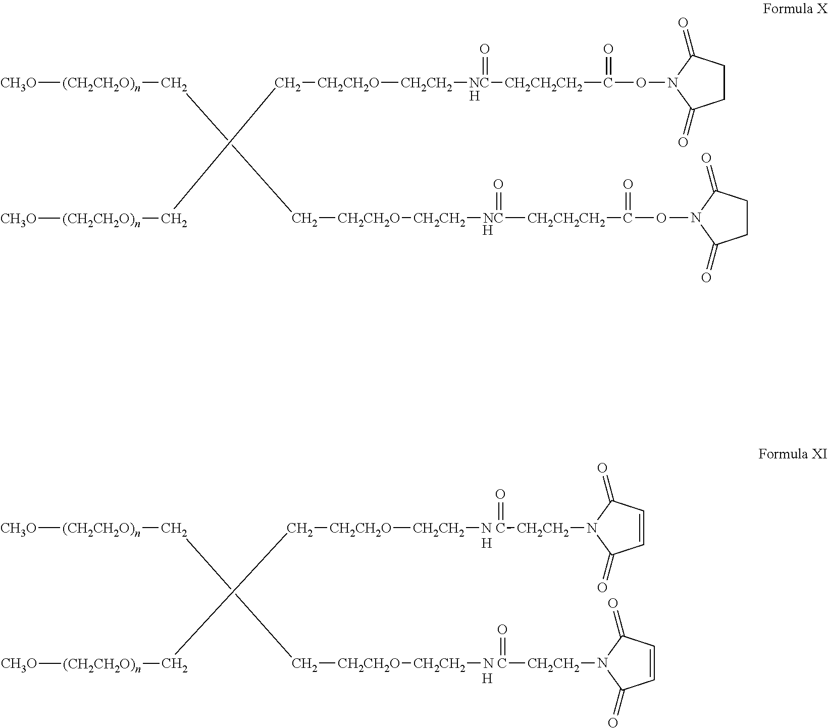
[CH3O][(CH2CH2O)n]CC[CH2CH2O][CH2CH2][NC]([CH2CH2CH2]C(ON1C(=O)CCC1=O)=O)=O.[CH3O][(CH2CH2O)n]CC[CH2CH2O][CH2CH2][NC]([CH2CH2CH2]C(ON1C(=O)CCC1=O)=O)=O.[H].[H].[CH3O][(CH2CH2O)n]CC[CH2CH2O][CH2CH2][N C]([CH2CH2]N1C(=O)C=CC1=O)=O.[CH3O][(CH2CH2O)n]CC[CH2CH2O][CH2CH2][N C]([CH2CH2]N1C(=O)C=CC1=O)=O.[H].[H]
